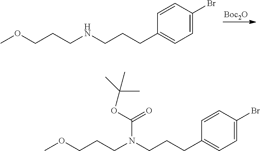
[Boc2O].N(CCCC1=CC=C(Br)C=C1)CCCOC.N(CCCC1=CC=C(Br)C=C1)(CCCOC)C(OC(C)(C)C)=O
